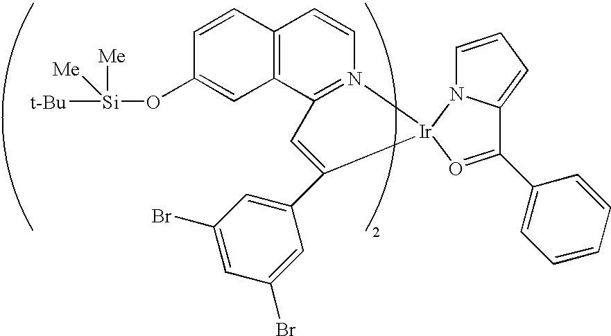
C1=CC2=C(C=C1O[Si]([Me])([t-Bu])[Me])C1=N(C=C2)[Ir]2(C(C3=CC(Br)=CC(Br)=C3)=C1)N1C(=CC=C1)C(C1=CC=CC=C1)=O2
